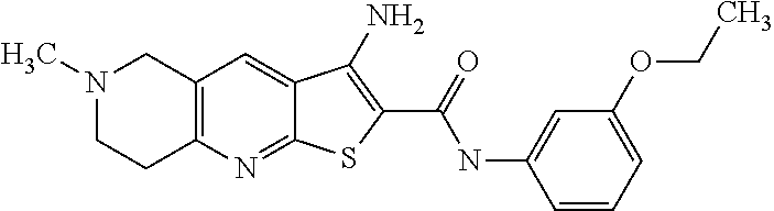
C12=NC3=C(C=C1C(N)=C(C(=O)NC1=CC(OCC)=CC=C1)S2)CN(C)CC3
